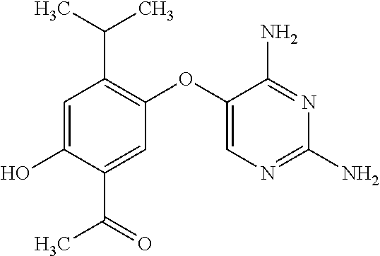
C1=C(O)C(C(=O)C)=CC(OC2=CN=C(N)N=C2N)=C1C(C)C
